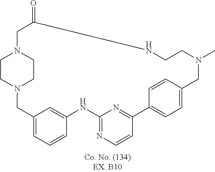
C1CN2CCN1CC(=O)NCCN(C)CC1=CC=C(C3=NC(=NC=C3)NC3=CC(=CC=C3)C2)C=C1
